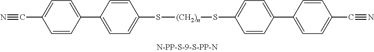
S([(CH2)n]SC1=CC=C(C2=CC=C(C#N)C=C2)C=C1)C1=CC=C(C2=CC=C(C#N)C=C2)C=C1
